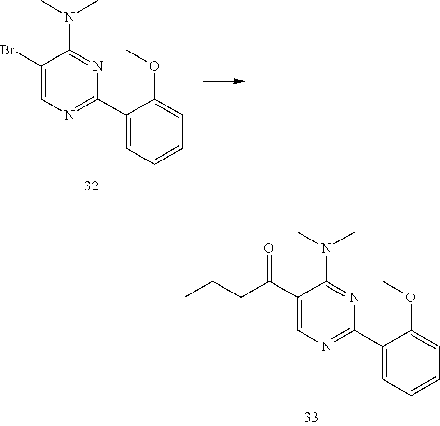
C1(Br)=CN=C(C2=CC=CC=C2OC)N=C1N(C)C.C1(C(CCC)=O)=CN=C(C2=CC=CC=C2OC)N=C1N(C)C
